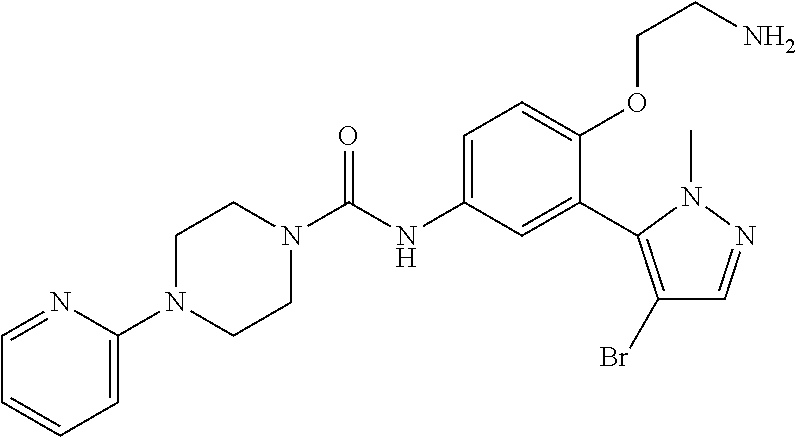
C1N(C2=CC=CC=N2)CCN(C(=O)NC2=CC=C(OCCN)C(C3=C(Br)C=NN3C)=C2)C1
